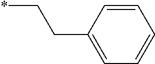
C(*)CC1=CC=CC=C1
